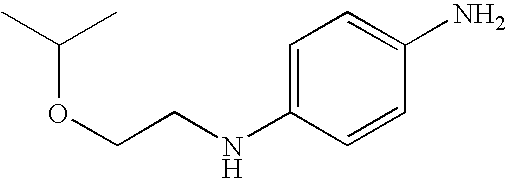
C1=C(NCCOC(C)C)C=CC(N)=C1
